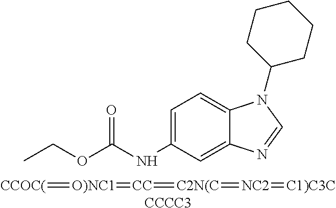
C1=C(NC(OCC)=O)C=C2C(=C1)N(C1CCCCC1)C=N2.[CCOC(]=[O)NC1]=[CC]=[C2N(C]=[NC2]=[C1)C3C].[CCCC3]
